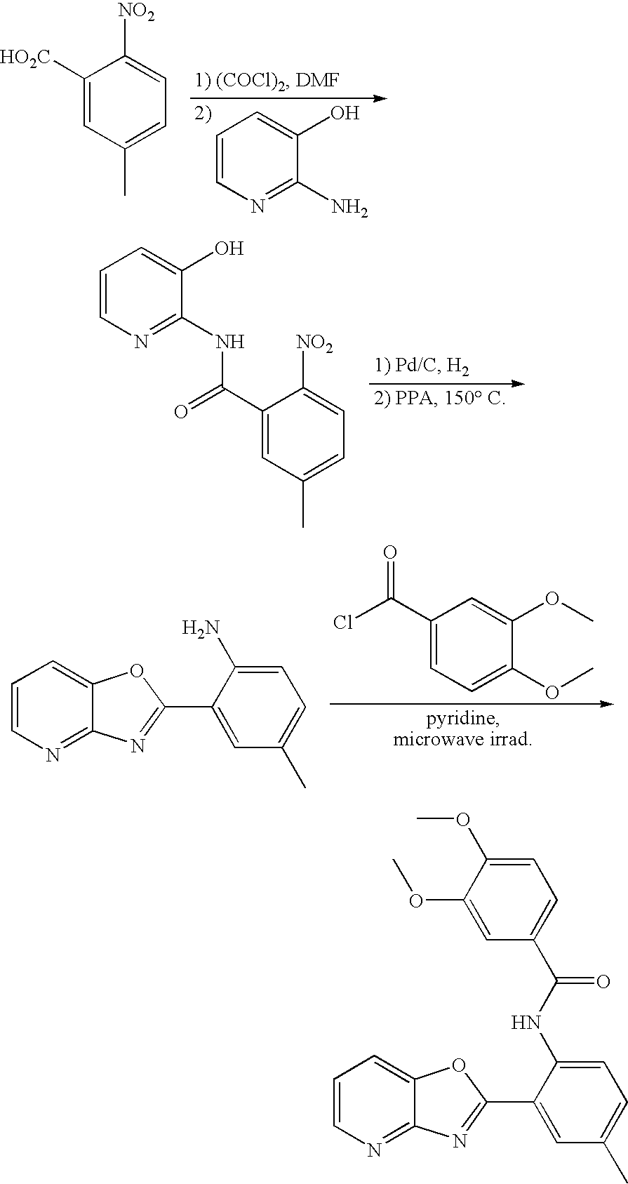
C1=CN=C(N)C(O)=C1.C1([HO2C])=CC(C)=CC=C1[NO2].C1(C(=O)NC2=NC=CC=C2O)=CC(C)=CC=C1[NO2].C1=CN=C2C(=C1)OC(C1=CC(C)=CC=C1N)=N2.C1(C(Cl)=O)=CC=C(OC)C(OC)=C1.C1=CN=C2C(=C1)OC(C1=CC(C)=CC=C1NC(C1=CC=C(OC)C(OC)=C1)=O)=N2
